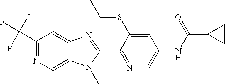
C1(C(F)(F)F)=NC=C2C(=C1)N=C(C1=NC=C(NC(C3CC3)=O)C=C1SCC)N2C
